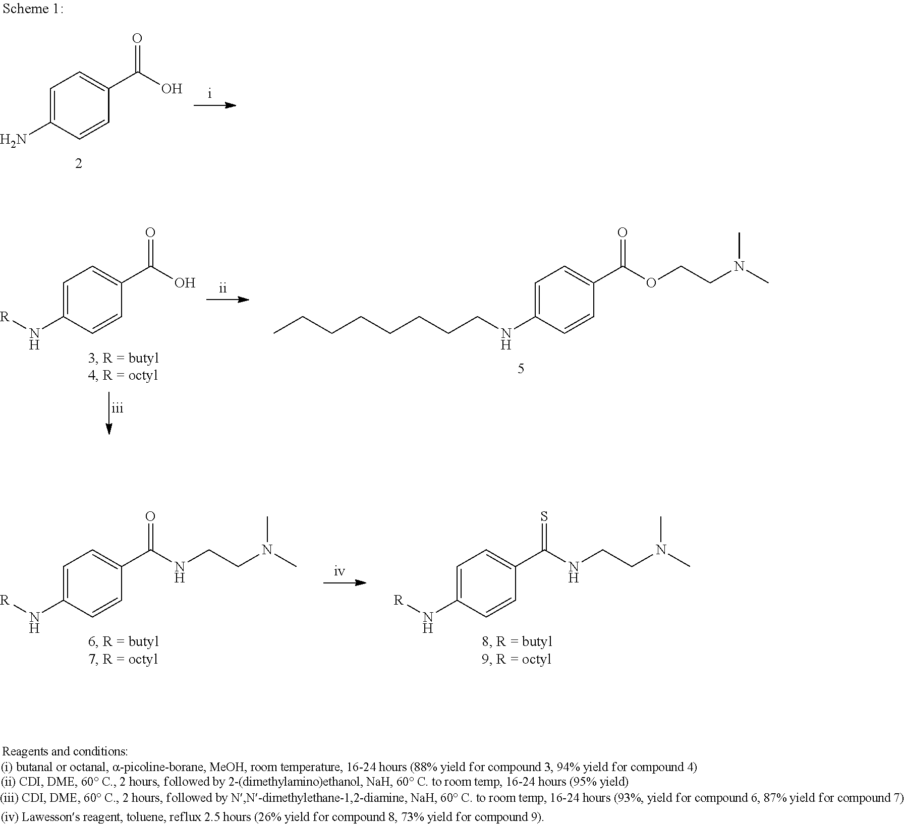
C1=C(N[R])C=CC(C(O)=O)=C1.C1=C(NCCCCCCCC)C=CC(C(OCCN(C)C)=O)=C1.C1=C(N[R])C=CC(C(NCCN(C)C)=O)=C1.C1=C(N[R])C=CC(C(NCCN(C)C)=S)=C1.C1=C(N)C=CC(C(O)=O)=C1
